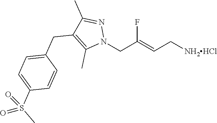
N1(CC(=CC[NH2HCl])F)N=C(C)C(CC2=CC=C(S(=O)(=O)C)C=C2)=C1C
